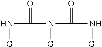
N(C(=O)N([G])C(=O)N[G])[G]
